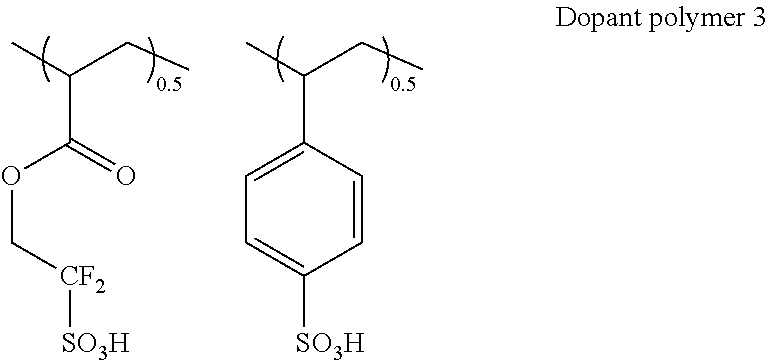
O(C[CF2][SO3H])C(C(C)CC)=O.C1(C(C)CC)=CC=C([SO3H])C=C1
